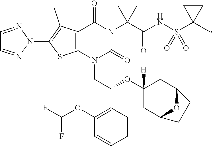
C1=NN(C2=C(C)C3=C(S2)N(CC(C2=C(OC(F)F)C=CC=C2)OC2([H])CC4OC(C2)CC4)C(=O)N(C(C(NS(C2(C)CC2)(=O)=O)=O)(C)C)C3=O)N=C1
